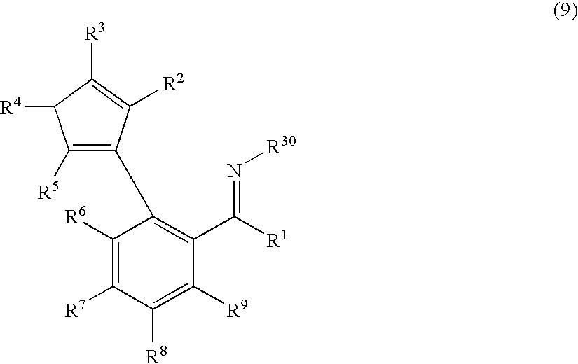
C1([R5])=C(C2=C(C([R1])=N[R30])C([R9])=C([R8])C([R7])=C2[R6])C([R2])=C([R3])C1[R4]
